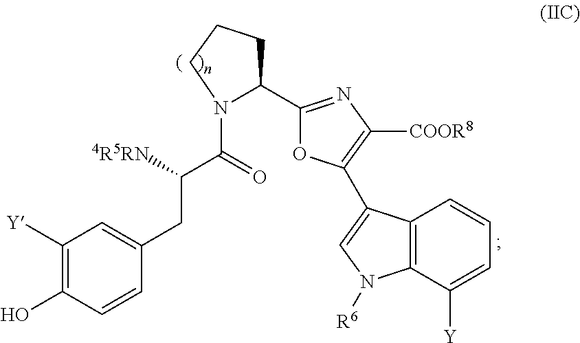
C(C([4R5RN])C(=O)N1C(C2=NC([COOR8])=C(C3=CN([R6])C4=C3C=CC=C4[Y])O2)CCC1)C1=CC([Y])=C(O)C=C1
